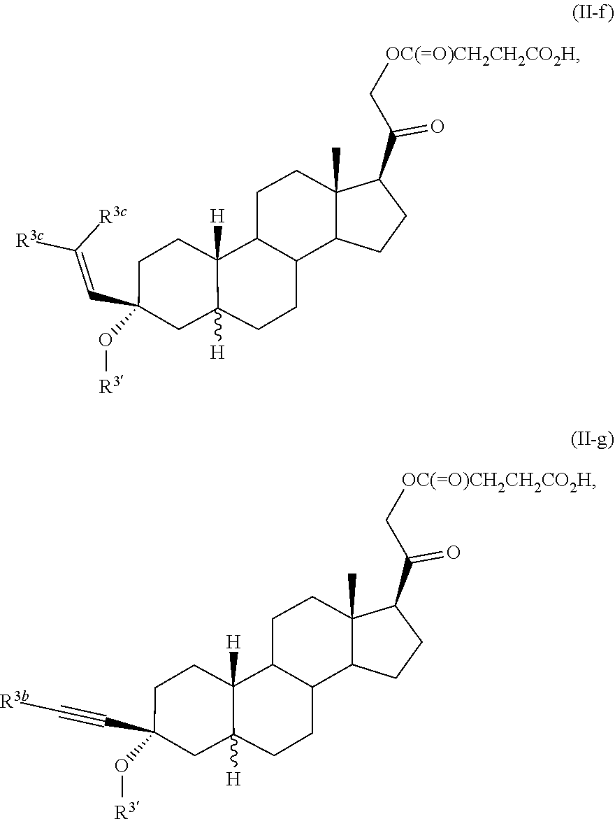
C1(C=C([R3c])[R3c])(O[R3])CC2([H])C([H])(CC1)C1CCC3(C)C(C(C[OC(=O)CH2CH2CO2H])=O)CCC3C1CC2.C1(C#C[R3b])(O[R3])CC2([H])C([H])(CC1)C1CCC3(C)C(C(C[OC(=O)CH2CH2CO2H])=O)CCC3C1CC2
